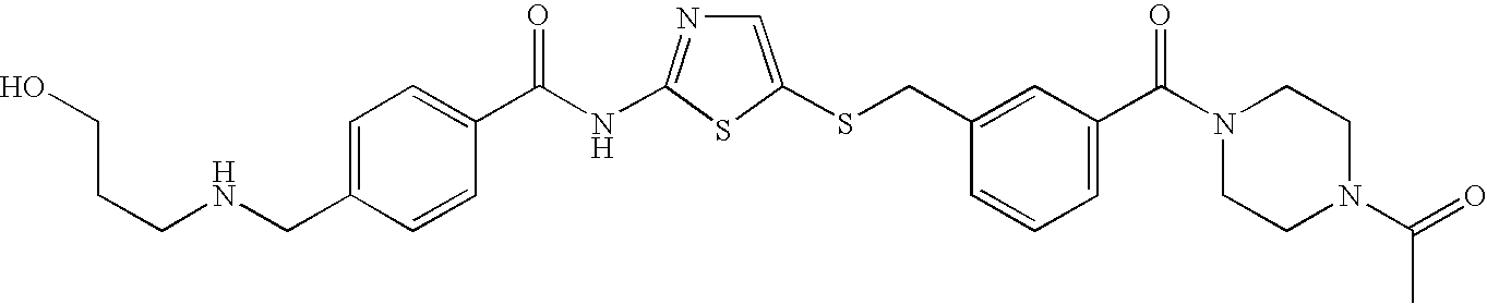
C1=C(SCC2=CC(C(N3CCN(C(=O)C)CC3)=O)=CC=C2)SC(NC(=O)C2=CC=C(CNCCCO)C=C2)=N1
